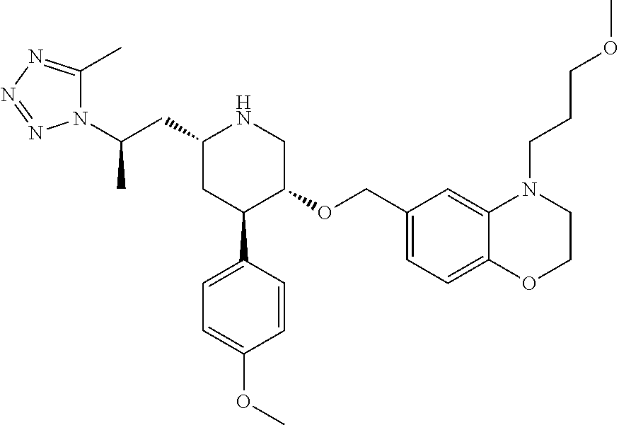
C1(CC(N2C(C)=NN=N2)C)CC(C2=CC=C(OC)C=C2)C(OCC2=CC=C3C(=C2)N(CCCOC)CCO3)CN1
